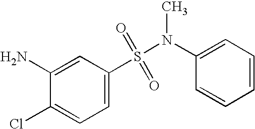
C1=C(S(=O)(=O)N(C2=CC=CC=C2)C)C=C(N)C(Cl)=C1
